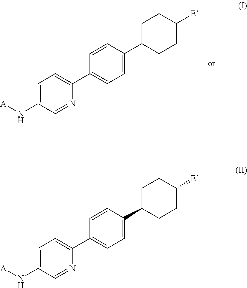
C1=C(N[A])C=NC(C2=CC=C(C3CCC([E])CC3)C=C2)=C1.C1=C(N[A])C=NC(C2=CC=C(C3CCC([E])CC3)C=C2)=C1
